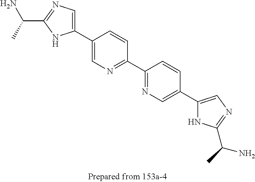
C(C1=NC=C(C2=CN=C(C3=NC=C(C4=CN=C(C(C)N)N4)C=C3)C=C2)N1)(C)N
